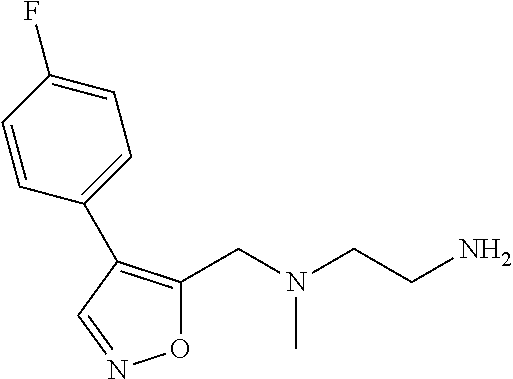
O1C(CN(CCN)C)=C(C2=CC=C(F)C=C2)C=N1
